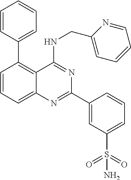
C1=CC(C2=C3C(=CC=C2)N=C(C2=CC(S(=O)(=O)N)=CC=C2)N=C3NCC2=CC=CC=N2)=CC=C1
